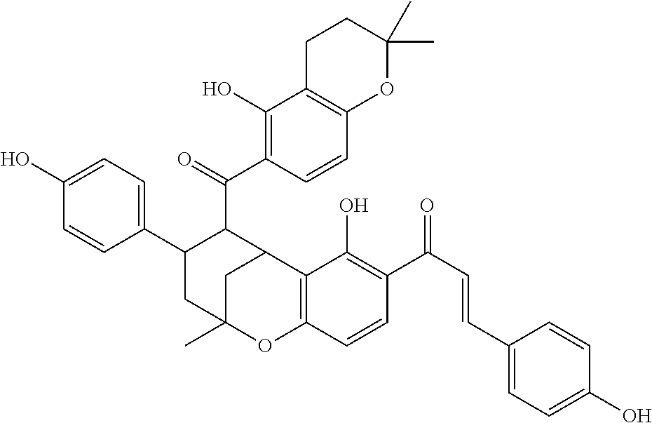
C1C2(C)OC3=C(C1C(C(C1=C(O)C4=C(C=C1)OC(C)(C)CC4)=O)C(C1=CC=C(O)C=C1)C2)C(O)=C(C(C=CC1=CC=C(O)C=C1)=O)C=C3
